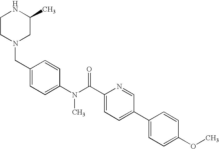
C1CN(CC2=CC=C(N(C(C3=CC=C(C4=CC=C(OC)C=C4)C=N3)=O)C)C=C2)CC(C)N1
